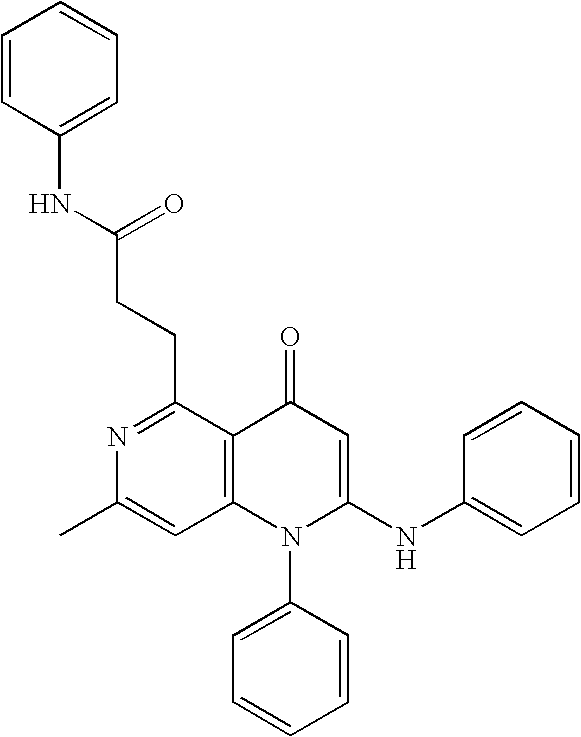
N1=C(CCC(NC2=CC=CC=C2)=O)C2=C(C=C1C)N(C1=CC=CC=C1)C(NC1=CC=CC=C1)=CC2=O
